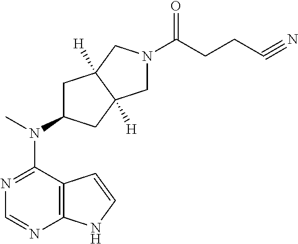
N1=C(N(C)C2CC3([H])C([H])(C2)CN(C(CCC#N)=O)C3)C2=C(N=C1)NC=C2
